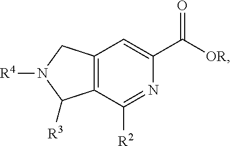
C12=C(C([R2])=NC(C([OR])=O)=C1)C([R3])N([R4])C2
